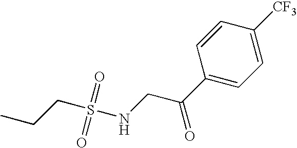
S(=O)(=O)(CCC)NCC(=O)C1=CC=C([CF3])C=C1
